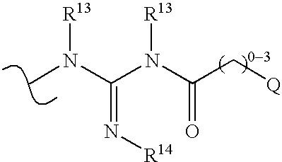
CN(C(N(C(C[Q])=O)[R13])=N[R14])[R13]
